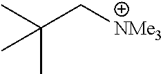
C(C[NMe3])(C)(C)C
